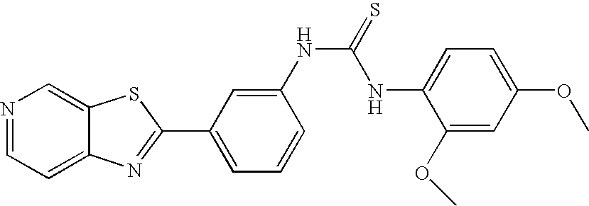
C12=CC=NC=C1SC(C1=CC=CC(NC(=S)NC3=CC=C(OC)C=C3OC)=C1)=N2
